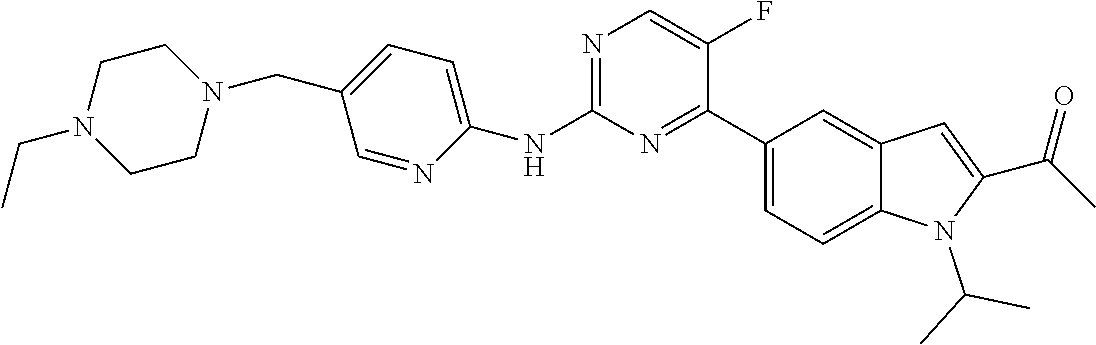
C1(NC2=CC=C(CN3CCN(CC)CC3)C=N2)=NC=C(F)C(C2=CC=C3C(=C2)C=C(C(=O)C)N3C(C)C)=N1
